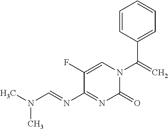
C1(C(=C)N2C(=O)N=C(N=CN(C)C)C(F)=C2)=CC=CC=C1
